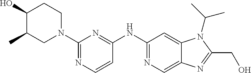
C1(O)C(C)CN(C2=NC=CC(NC3=NC=C4C(=C3)N(C(C)C)C(CO)=N4)=N2)CC1
